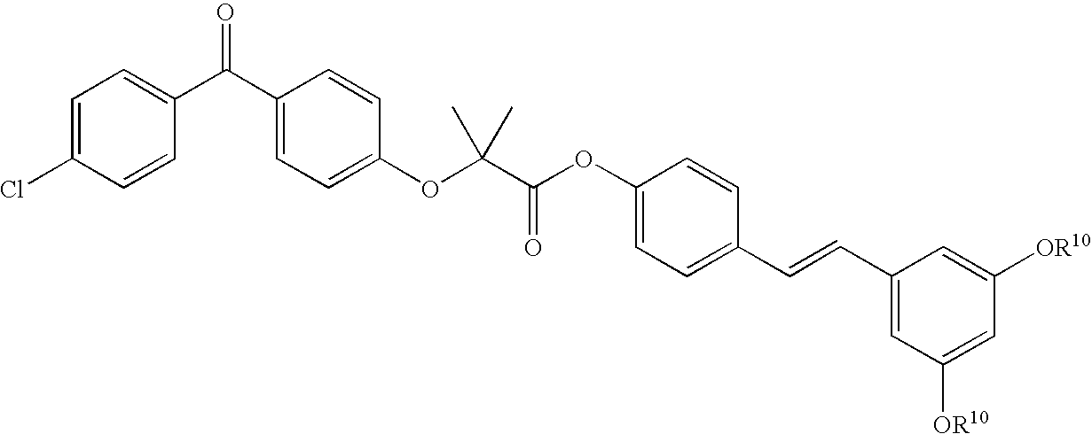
C1=C(Cl)C=CC(C(C2=CC=C(OC(C(OC3=CC=C(C=CC4=CC([OR10])=CC([OR10])=C4)C=C3)=O)(C)C)C=C2)=O)=C1
